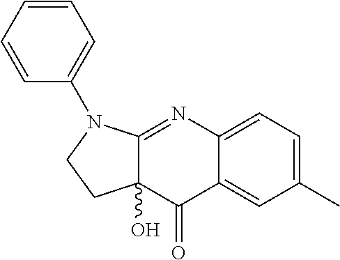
C1=CC=CC(N2C3=NC4=CC=C(C)C=C4C(=O)C3(O)CC2)=C1
